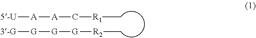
[R1](C)C[A][A][5-U].[R2](C)[G][G][G][3-G]
